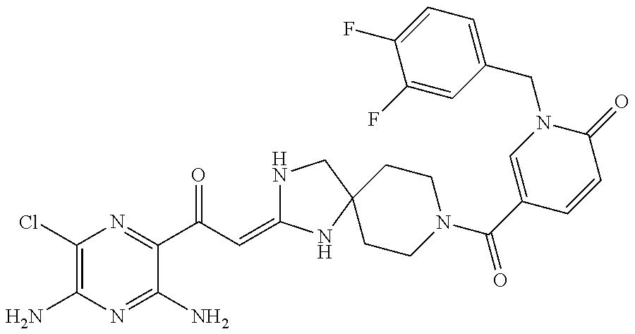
C1(Cl)=C(N)N=C(N)C(C(C=C2NCC3(N2)CCN(C(=O)C2=CN(CC4=CC=C(F)C(F)=C4)C(=O)C=C2)CC3)=O)=N1
